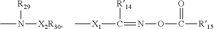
CN([X2R30])[R29].C(=NOC([R15])=O)([R14])[X1]C
